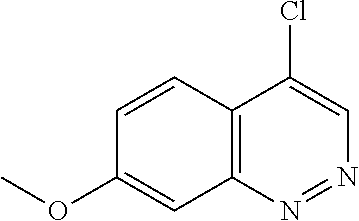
C12=C(N=NC=C1Cl)C=C(OC)C=C2
